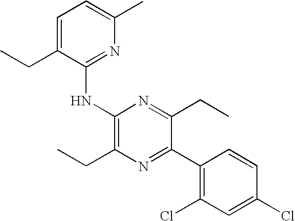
C1(Cl)=CC(Cl)=C(C2=NC(CC)=C(NC3=NC(C)=CC=C3CC)N=C2CC)C=C1
